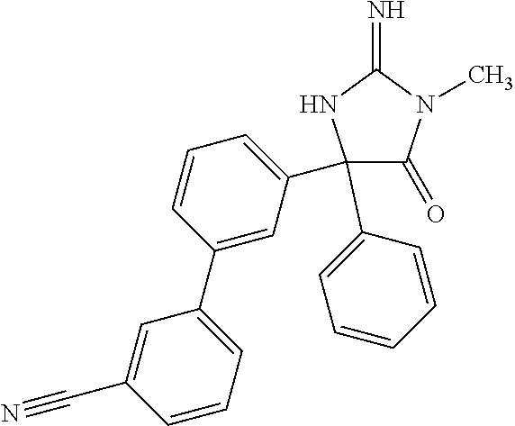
C1(C2=CC=CC=C2)(C2=CC=CC(C3=CC=CC(C#N)=C3)=C2)C(=O)N(C)C(=N)N1
